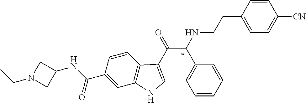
C1(C(NC2CN(CC)C2)=O)=CC2=C(C=C1)C(C(=O)C(NCCC1=CC=C([CN])C=C1)C1=CC=CC=C1)=CN2
